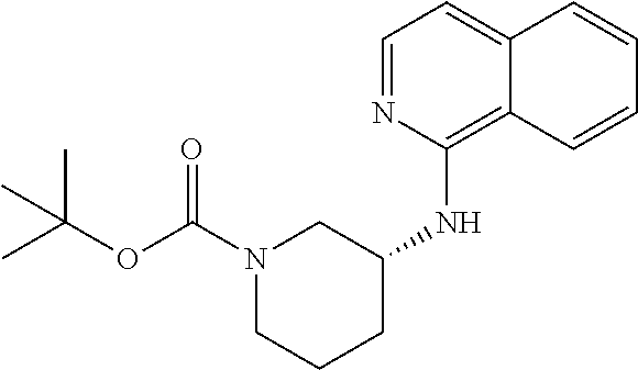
C1=NC(NC2CN(C(OC(C)(C)C)=O)CCC2)=C2C(=C1)C=CC=C2
